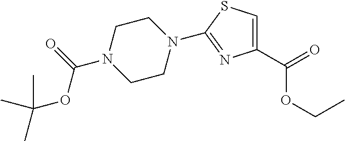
C(OC(=O)N1CCN(C2=NC(C(=O)OCC)=CS2)CC1)(C)(C)C
